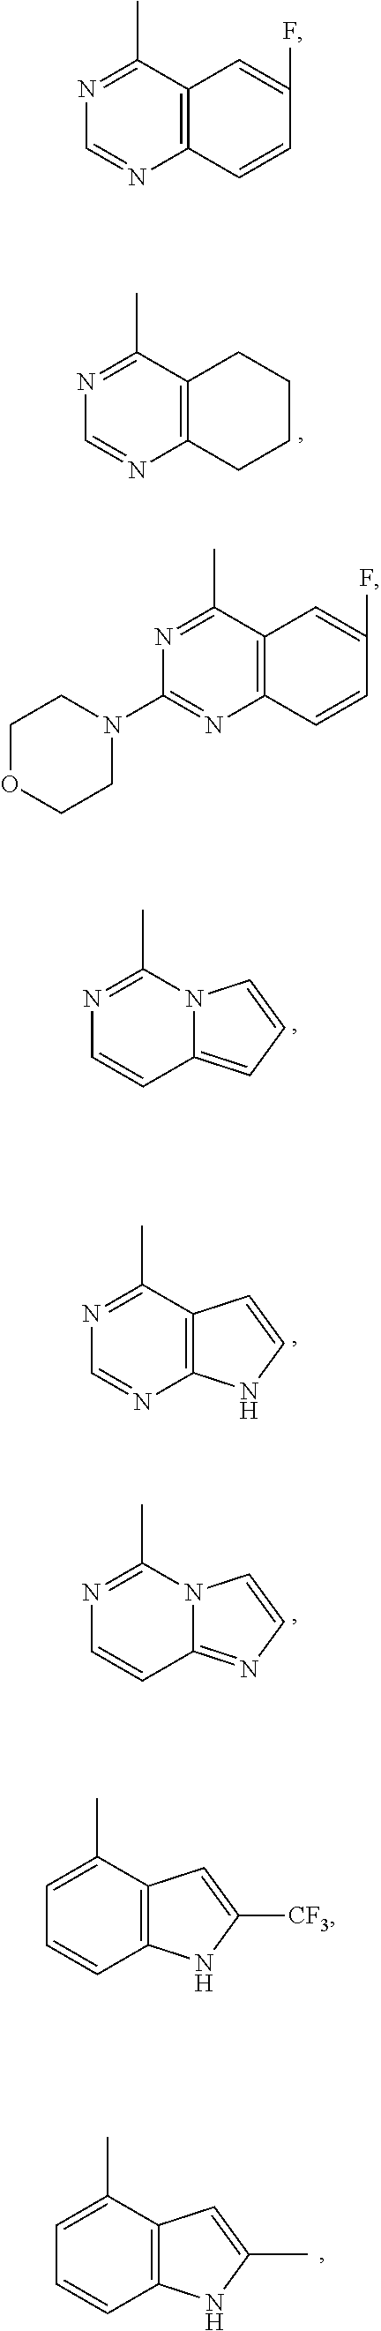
N1=C(C)C2=C(N=C1)CCCC2.N1=C(C)N2C(=CC=C2)C=C1.N1=C(C)C2=C(N=C1)NC=C2.N1=C(C)N2C(=NC=C2)C=C1.C1=C(C)C2=C(C=C1)NC(C)=C2.N1=C(C)C2=C(N=C1)C=CC(F)=C2.N1=C(C)C2=C(N=C1N1CCOCC1)C=CC(F)=C2.C1=C(C)C2=C(C=C1)NC([CF3])=C2
